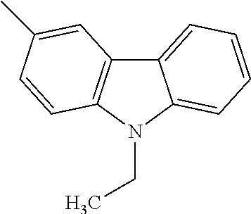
C12=CC=CC=C1N(CC)C1=C2C=C(C)C=C1
